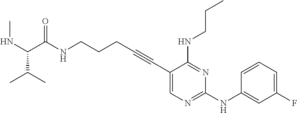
C1(C#CCCCNC(=O)C(NC)C(C)C)=CN=C(NC2=CC(F)=CC=C2)N=C1NCCC
